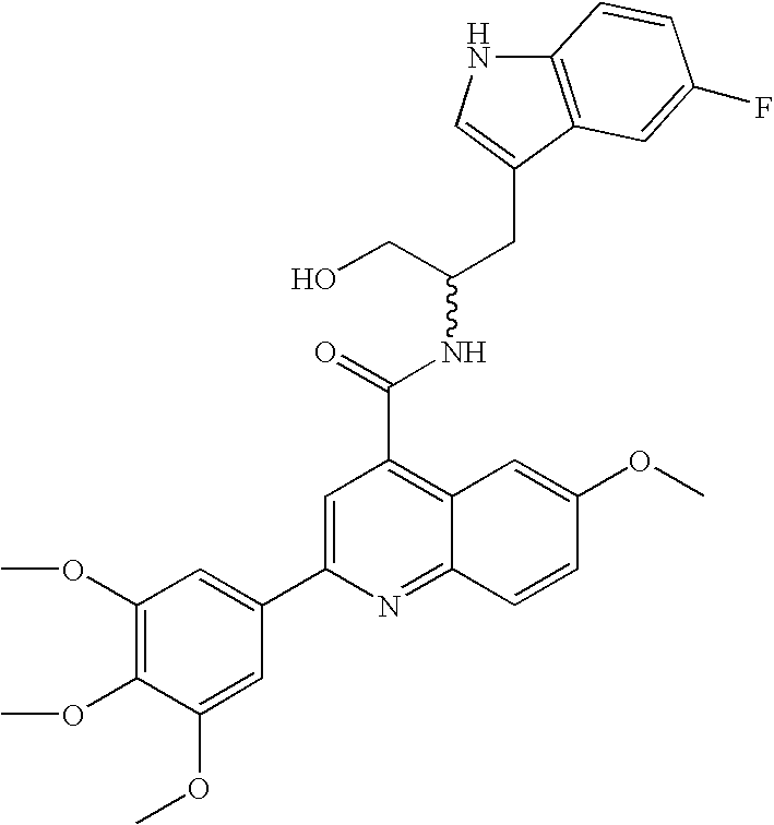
C12=C(C(CC(CO)NC(C3=C4C(=NC(C5=CC(OC)=C(OC)C(OC)=C5)=C3)C=CC(OC)=C4)=O)=CN1)C=C(F)C=C2
